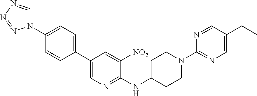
C1(C2=CC=C(N3C=NN=N3)C=C2)=CN=C(NC2CCN(C3=NC=C(CC)C=N3)CC2)C([NO2])=C1
